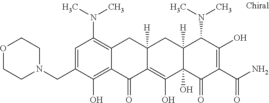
C12([H])C(O)(C(=O)C(C(N)=O)=C(O)C1N(C)C)C(O)=C1C([H])(C2)CC2=C(N(C)C)C=C(CN3CCOCC3)C(O)=C2C1=O
